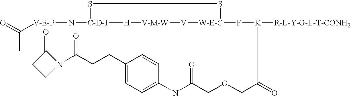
[C-D-I]1(N[V-E-P]C(=O)C)SS[W-E-C](F[K]([R-L-Y-G-L-T-CONH2])C(COCC(NC2=CC=C(CCC(N3C(=O)CC3)=O)C=C2)=O)=O)[V][V-M-W][H]1
